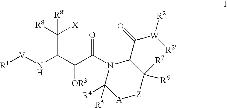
[R1][V]NC(C(C(N1C([R5])([R4])[A][Z]C([R7])([R6])C1C(=O)[W]([R2])[R2])=O)[OR3])C([R8])([X])[R8]
